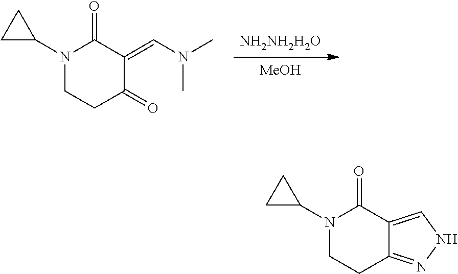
[NH2NH2H2O].[MeOH].N1(C2CC2)CCC(=O)C(=CN(C)C)C1=O.N1(C2CC2)CCC2=NNC=C2C1=O
